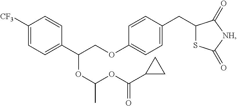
C1([CF3])=CC=C(C(COC2=CC=C(CC3SC(=O)[NH]C3=O)C=C2)OC(C)OC(C2CC2)=O)C=C1
